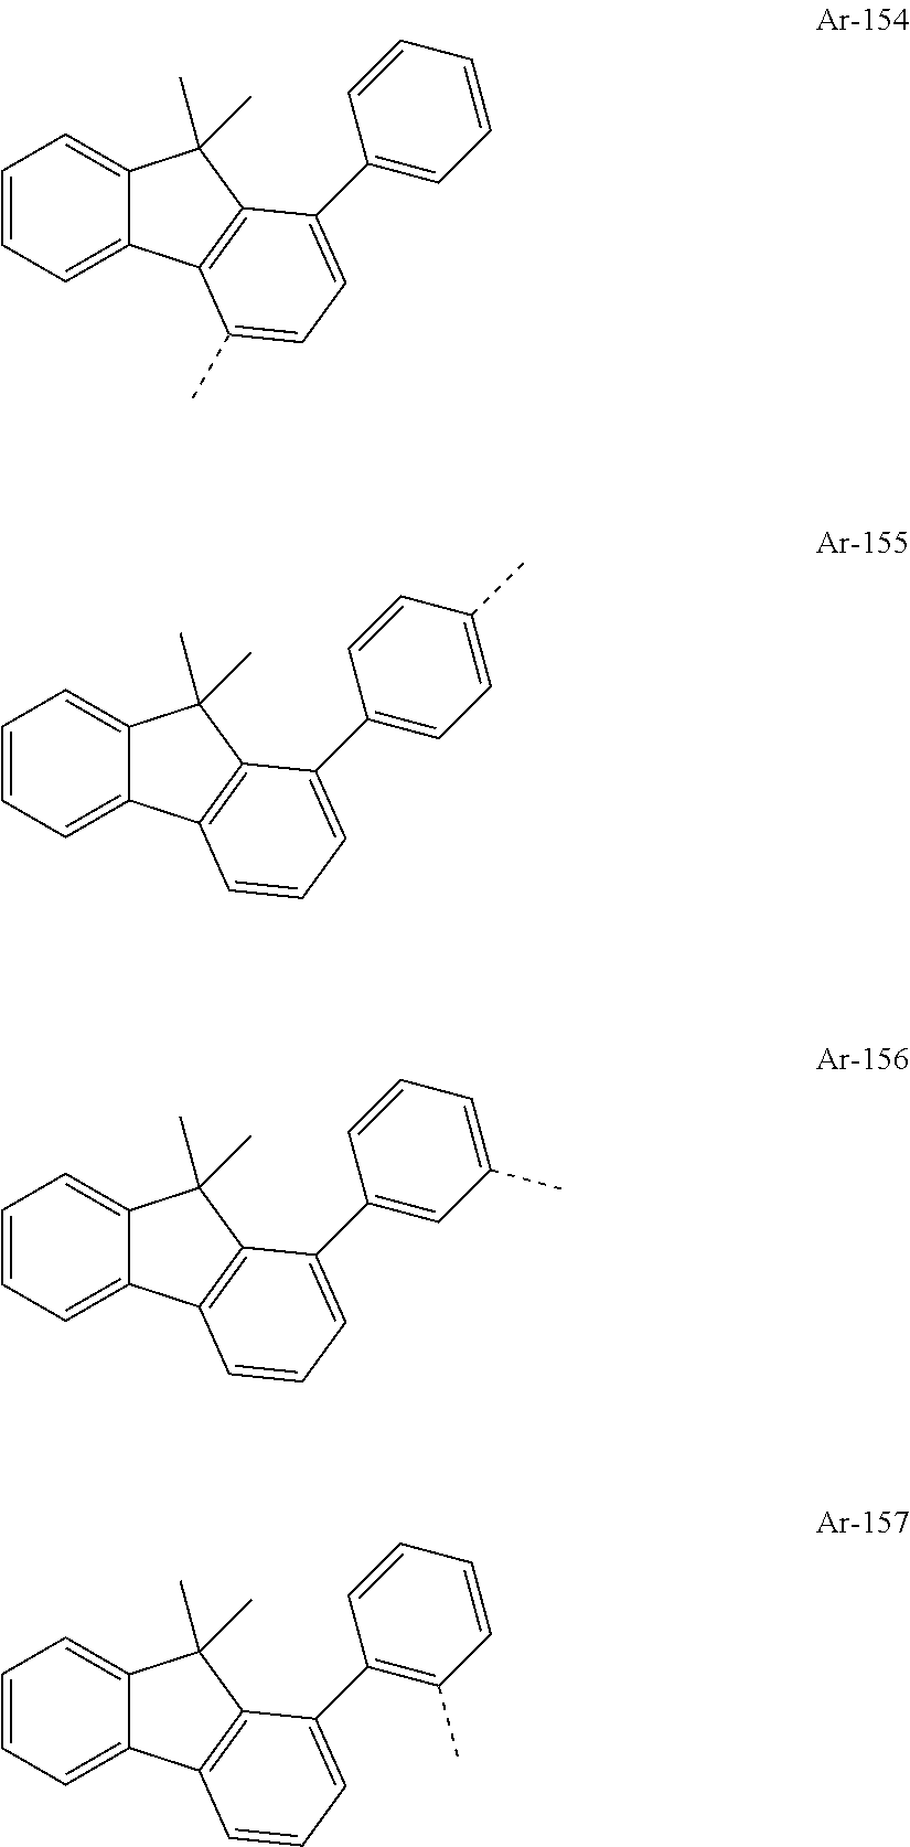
C1=CC=C2C(=C1)C(C)(C)C1=C2C(C)=CC=C1C1=CC=CC=C1.C1=CC=C2C(=C1)C(C)(C)C1=C2C=CC=C1C1=CC=C(C)C=C1.C1=CC=C2C(=C1)C(C)(C)C1=C2C=CC=C1C1=CC(C)=CC=C1.C1=CC=C2C(=C1)C(C)(C)C1=C2C=CC=C1C1=C(C)C=CC=C1
